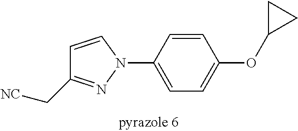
C1=C(N2C=CC(C[NC])=N2)C=CC(OC2CC2)=C1
